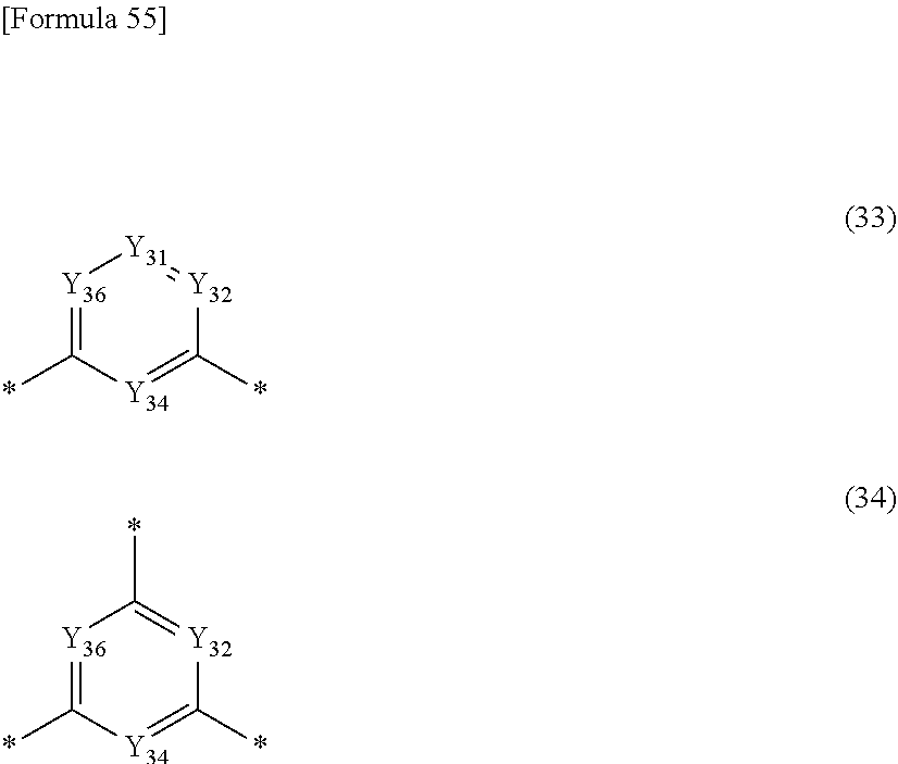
[Y36]1=C(*)[Y34]=C(*)[Y32]=[Y31]1.[Y36]1=C(*)[Y34]=C(*)[Y32]=C1*
